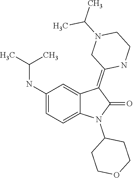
C1COCCC1N1C(=O)C(=C2CN(C(C)C)CCN2)C2=CC(NC(C)C)=CC=C12
